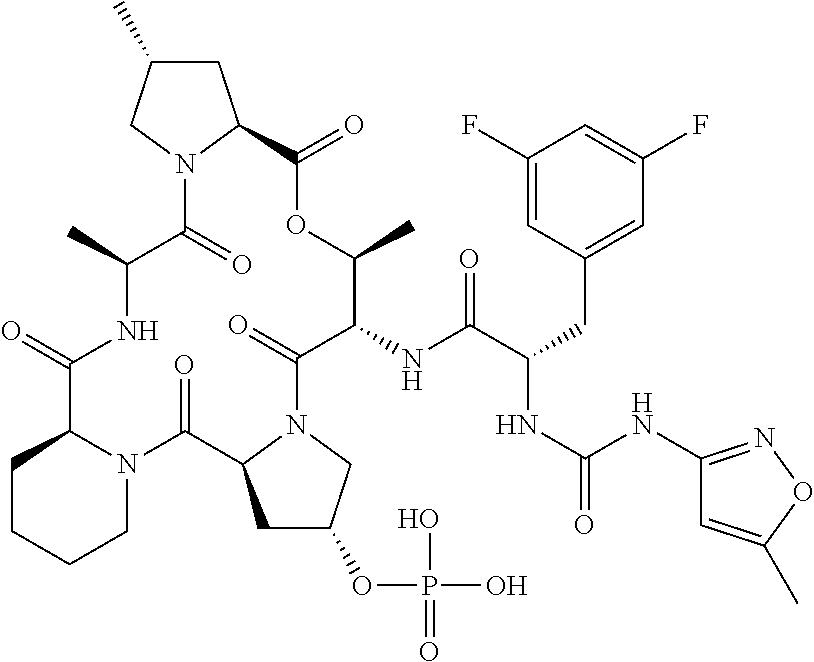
O=C1C2CCCCN2C(=O)C2CC(OP(O)(O)=O)CN2C(=O)C(NC(C(CC2=CC(F)=CC(F)=C2)NC(=O)NC2=NOC(C)=C2)=O)C(C)OC(=O)C2CC(C)CN2C(=O)C(C)N1
